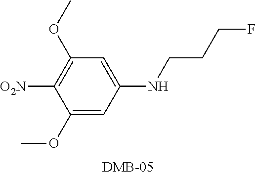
C1(OC)=C([O2N])C(OC)=CC(NCCCF)=C1
